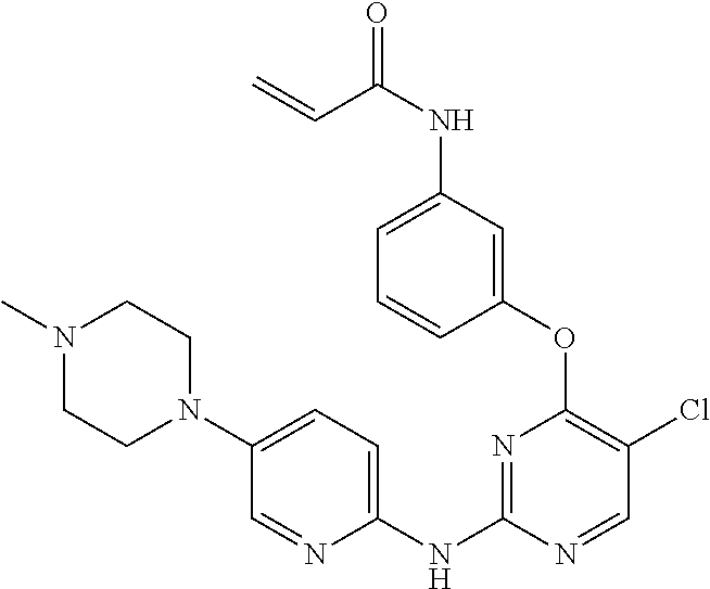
C1(OC2=C(Cl)C=NC(NC3=CC=C(N4CCN(C)CC4)C=N3)=N2)=CC(NC(=O)C=C)=CC=C1
